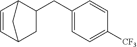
C1(CC2=CC=C([CF3])C=C2)C2C=CC(C1)C2
